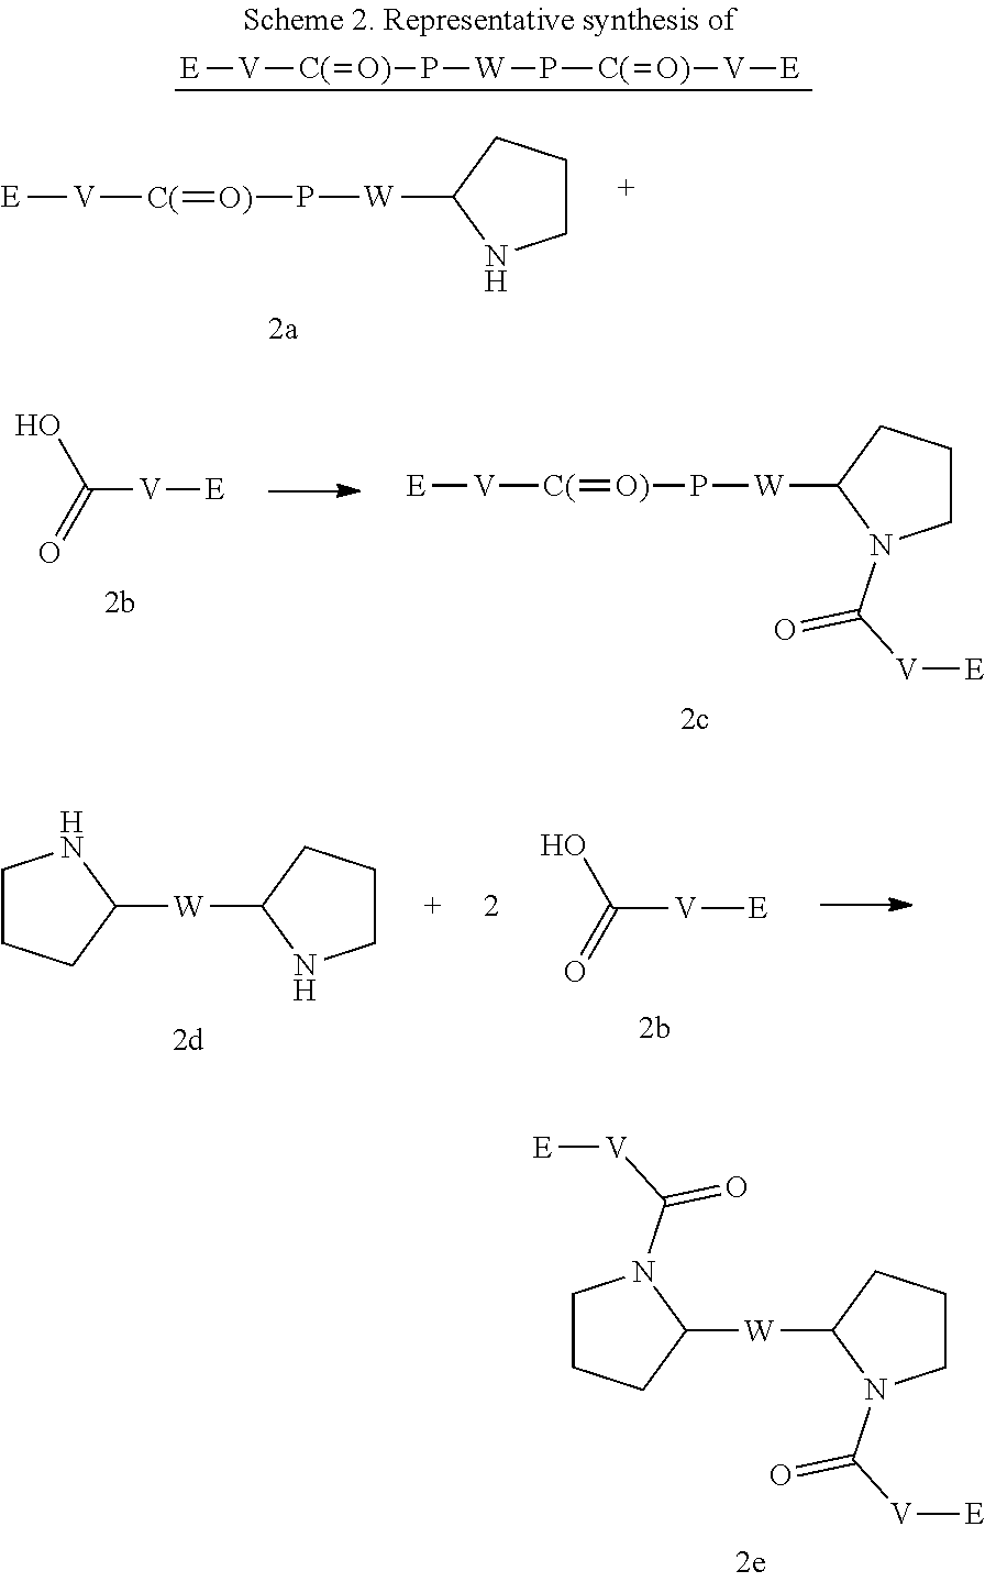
[V](C(=O)O)[E].[E][V][C(]=[O)]P[W]C1N(C([V][E])=O)CCC1.C1([W]C2N(C(=O)[V][E])CCC2)N(C(=O)[V][E])CCC1.[E][V][C(]=[O)]P[W]P[C(]=[O)][V][E].[E][V][C(]=[O)]P[W]C1NCCC1.[E][V]C(O)=O.C1([W]C2NCCC2)NCCC1
